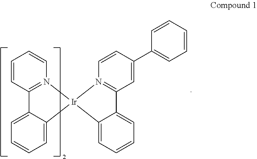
C1=CC=C2C(=C1)C1=N(C=CC=C1)[Ir]21C2=CC=CC=C2C2=N1C=CC(C1=CC=CC=C1)=C2
